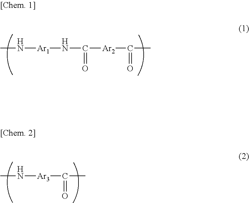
CN[Ar1]NC(=O)[Ar2]C(=O)C.N([Ar3]C(=O)C)C
